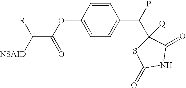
C(C(OC1=CC=C(C(P)C2([Q])SC(=O)NC2=O)C=C1)=O)([R])[NSAID]
